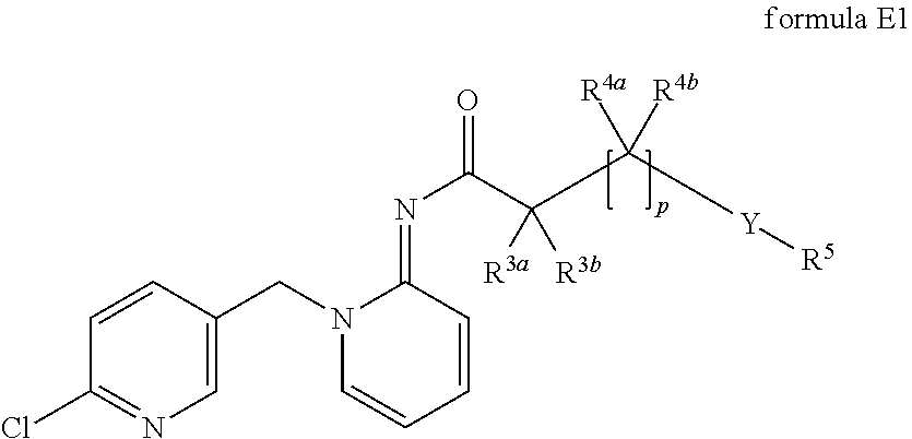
C1=C(CN2C=CC=CC2=NC(C(C([Y][R5])([R4a])[R4b])([R3a])[R3b])=O)C=CC(Cl)=N1
